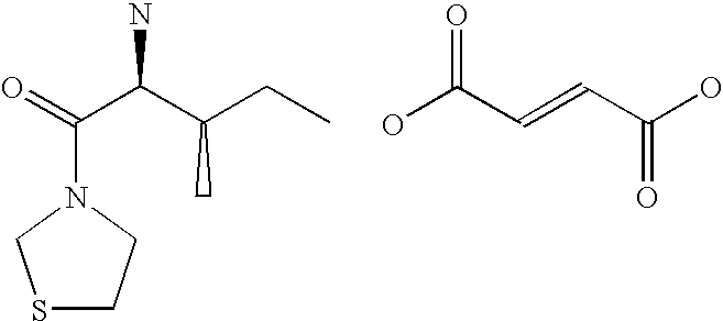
S1CCN(C(=O)C(C(CC)C)N)C1.OC(C=CC(O)=O)=O
